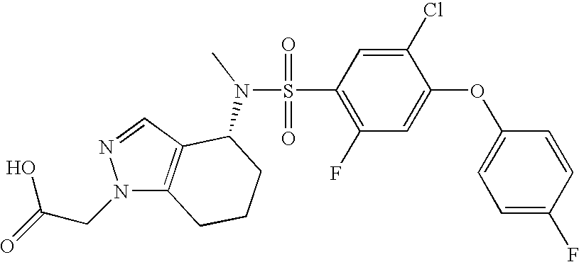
O=S(=O)(C1=C(F)C=C(OC2=CC=C(F)C=C2)C(Cl)=C1)N(C1C2=C(N(CC(=O)O)N=C2)CCC1)C
